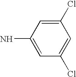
C1(Cl)=CC(N)=CC(Cl)=C1
